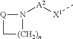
N1([A2][X1]C)[Q]C[(CH2)n]1
